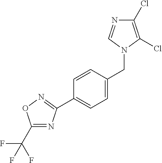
C1(C(F)(F)F)=NC(C2=CC=C(CN3C(Cl)=C(Cl)N=C3)C=C2)=NO1
